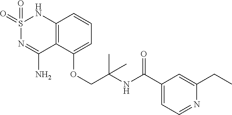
C12=C(C(OCC(NC(C3=CC=NC(CC)=C3)=O)(C)C)=CC=C1)C(N)=NS(=O)(=O)N2
